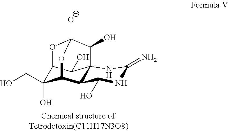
C12C(CO)(O)C3C4C(C1O)(NC(=N)NC4O)C(O)C([O-])(O2)O3
